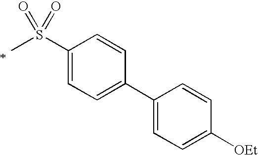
C1(S(=O)(=O)C)=CC=C(C2=CC=C([OEt])C=C2)C=C1
